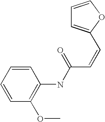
C1=CC(OC)=C(NC(C=CC2=CC=CO2)=O)C=C1
